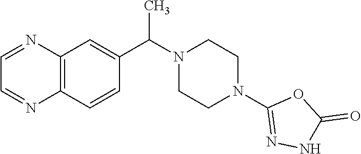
C(N1CCN(C2=NNC(=O)O2)CC1)(C)C1=CC2=C(C=C1)N=CC=N2
